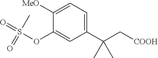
C1(OS(=O)(C)=O)=CC(C(C[COOH])(C)C)=CC=C1[MeO]
